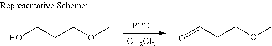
[CH2Cl2].[PCC].OCCCOC.O=CCCOC
